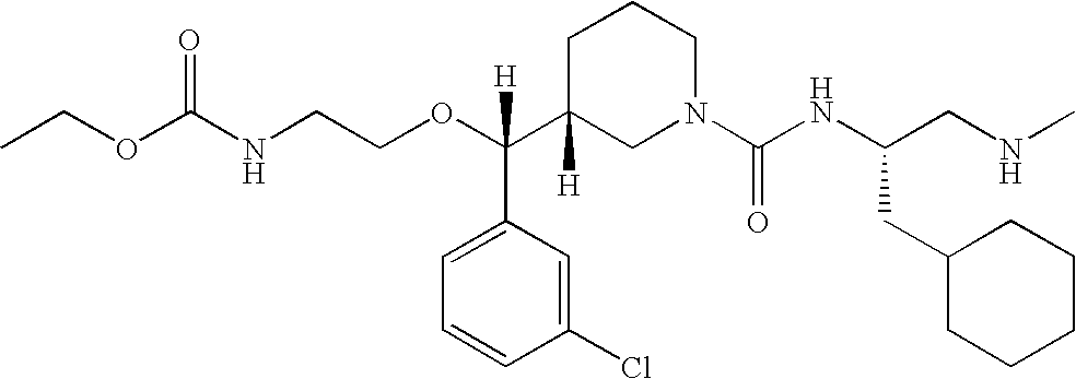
O(C(C1([H])CN(C(NC(CNC)CC2CCCCC2)=O)CCC1)(C1=CC=CC(Cl)=C1)[H])CCNC(OCC)=O
